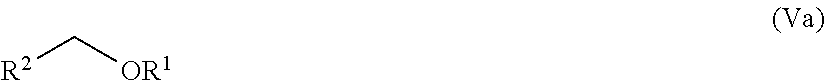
[R2]C[OR1]
